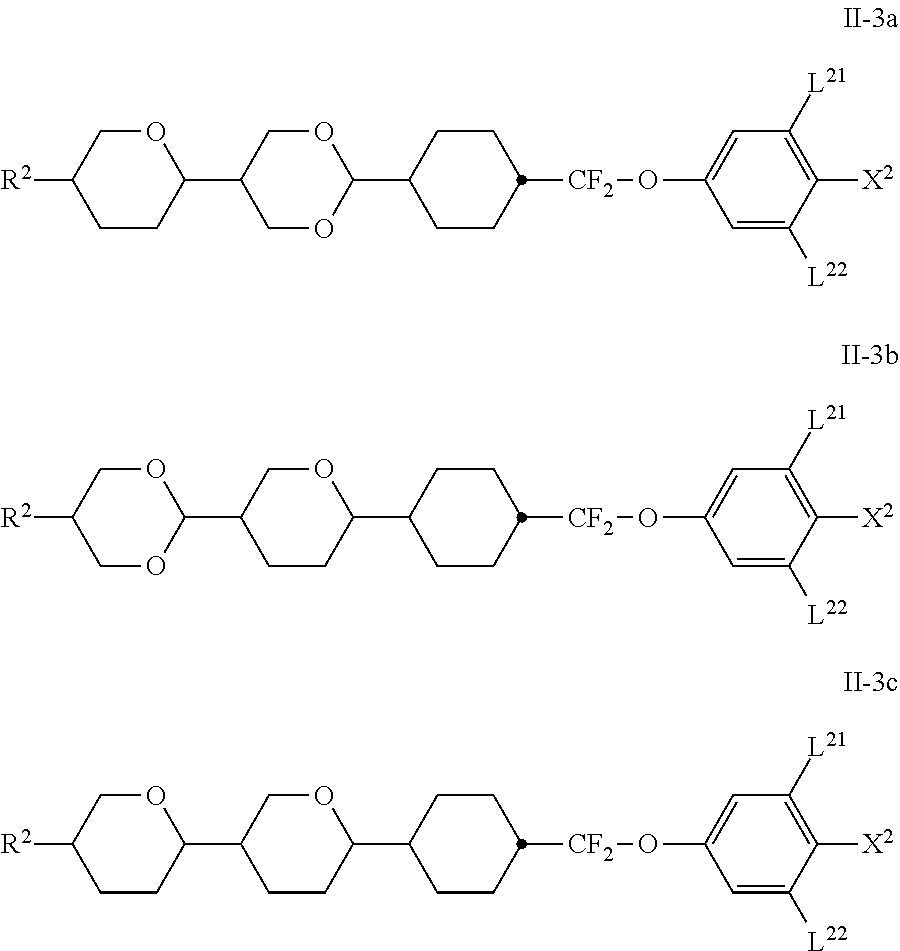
C1CC(C2COC(C3CCC([CF2]OC4=CC([L21])=C([X2])C([L22])=C4)CC3)OC2)OCC1[R2].C1OC(C2CCC(C3CCC([CF2]OC4=CC([L21])=C([X2])C([L22])=C4)CC3)OC2)OCC1[R2].C1CC(C2CCC(C3CCC([CF2]OC4=CC([L21])=C([X2])C([L22])=C4)CC3)OC2)OCC1[R2]
